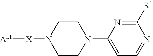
[Ar1][X]N1CCN(C2=CC=NC([R1])=N2)CC1
